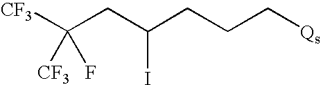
[CF3]C(CC(CCC[Qs])I)([CF3])F
